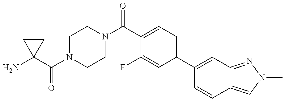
NC1(C(=O)N2CCN(C(=O)C3=CC=C(C4=CC5=NN(C)C=C5C=C4)C=C3F)CC2)CC1
